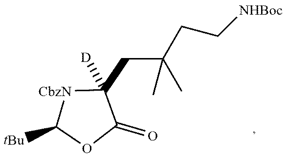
[tBu]C1OC(=O)C(CC(CC[NHBoc])(C)C)([D])[CbzN]1
